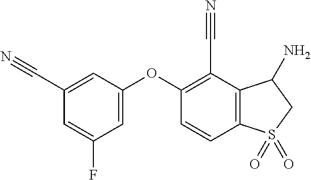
C1(C#N)=CC(OC2=C(C#N)C3=C(C=C2)S(=O)(=O)CC3N)=CC(F)=C1
